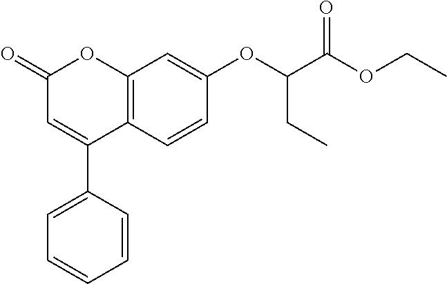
C12=C(C=CC(OC(C(OCC)=O)CC)=C1)C(C1=CC=CC=C1)=CC(=O)O2
